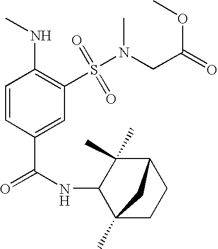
C1=CC(C(=O)NC2C3(C)CCC(C2(C)C)C3)=CC(S(N(CC(OC)=O)C)(=O)=O)=C1NC
